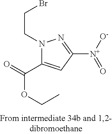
N1(CCBr)C(C(OCC)=O)=CC([N+](=O)[O-])=N1
